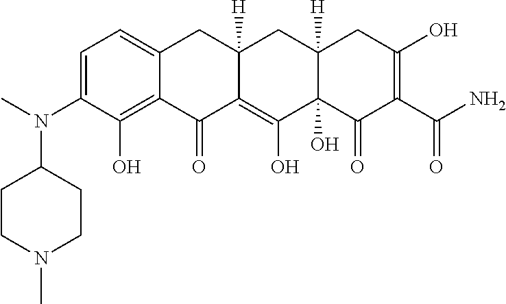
C1=C(N(C)C2CCN(C)CC2)C(O)=C2C(=C1)CC1([H])C(=C(O)C3(O)C([H])(C1)CC(O)=C(C(N)=O)C3=O)C2=O
